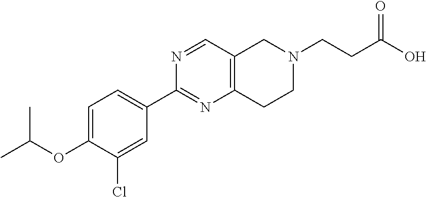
C1=C(OC(C)C)C(Cl)=CC(C2=NC3=C(C=N2)CN(CCC(=O)O)CC3)=C1
